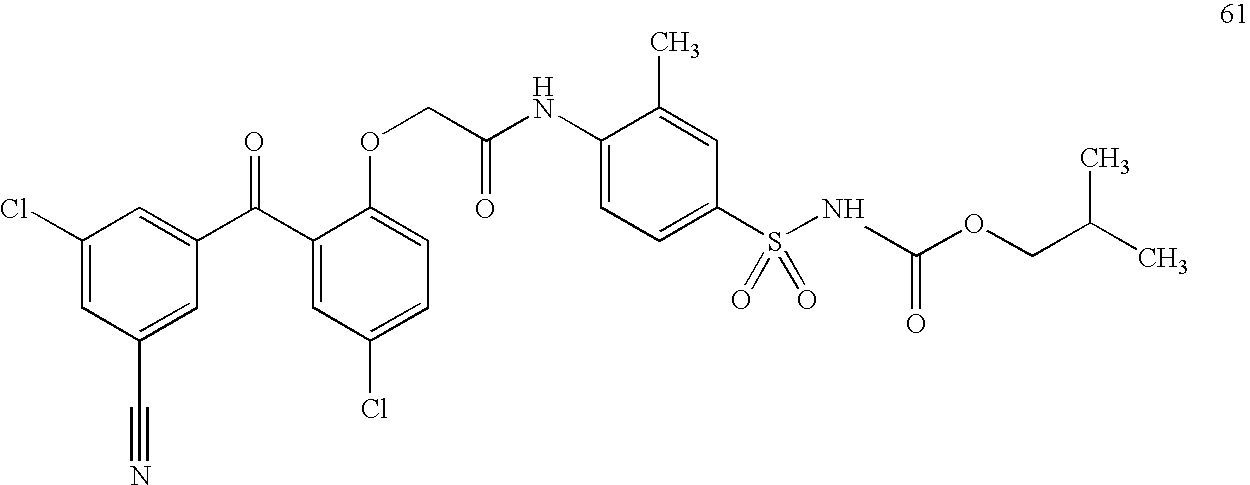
C1(Cl)=CC(C#N)=CC(C(C2=CC(Cl)=CC=C2OCC(NC2=CC=C(S(NC(=O)OCC(C)C)(=O)=O)C=C2C)=O)=O)=C1
